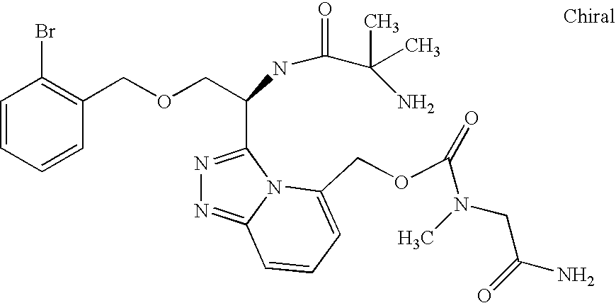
C1=CC=CC(COCC(C2=NN=C3N2C(COC(N(C)CC(=O)N)=O)=CC=C3)NC(C(N)(C)C)=O)=C1Br
